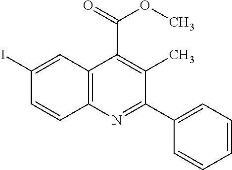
C1(C2=CC=CC=C2)=NC2=C(C(C(=O)OC)=C1C)C=C(I)C=C2
